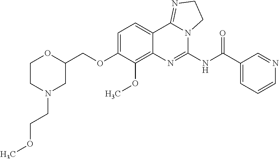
C1(COC2=CC=C3C(=C2OC)N=C(NC(C2=CC=CN=C2)=O)N2C3=NCC2)OCCN(CCOC)C1
